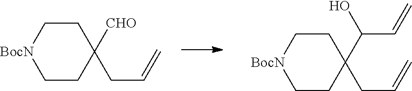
C1CC([CHO])(CC=C)CC[BocN]1.C1CC(C(O)C=C)(CC=C)CC[BocN]1
